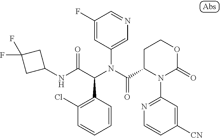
C1(NC(C(N(C(=O)C2N(C3=NC=CC([CN])=C3)C(=O)OCC2)C2=CN=CC(F)=C2)C2=C(Cl)C=CC=C2)=O)CC(F)(F)C1
